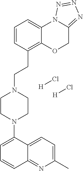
C12=NC(C)=CC=C1C(N1CCN(CCC3=C4C(=CC=C3)N3C(=NN=N3)CO4)CC1)=CC=C2.[H]Cl.[H]Cl
